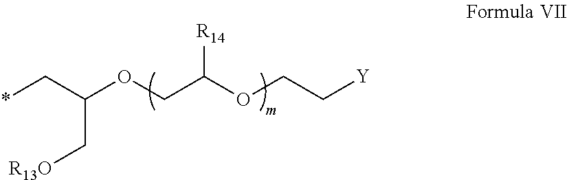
C(C(C*)OCC(OCC[Y])[R14])[R13O]
